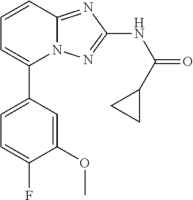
C1=C(C2=CC=CC3=NC(NC(=O)C4CC4)=NN23)C=C(OC)C(F)=C1
